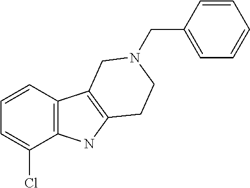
C1=CC2=C(C(Cl)=C1)NC1=C2CN(CC2=CC=CC=C2)CC1
